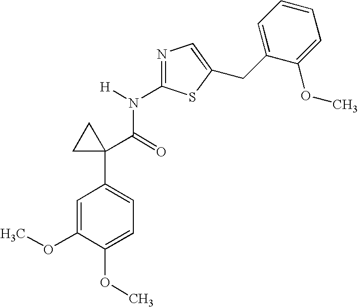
C1=C(OC)C(OC)=CC=C1C1(C(=O)N([H])C2=NC=C(CC3=CC=CC=C3OC)S2)CC1
